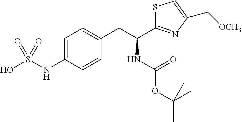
C1=C(NS(O)(=O)=O)C=CC(CC(NC(OC(C)(C)C)=O)C2=NC(C[OCH3])=CS2)=C1
